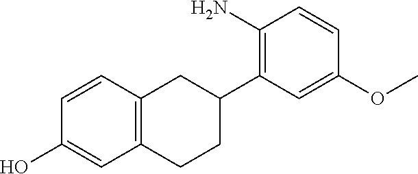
C12=C(C=CC(O)=C1)CC(C1=C(N)C=CC(OC)=C1)CC2
